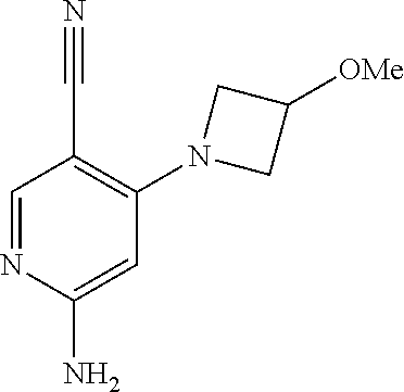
C1=NC(N)=CC(N2CC([OMe])C2)=C1C#N
